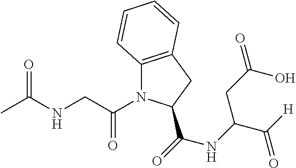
CC(NCC(=O)N1C2=C(CC1C(=O)NC(C([H])=O)CC(=O)O)C=CC=C2)=O
